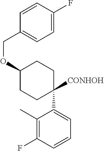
C1(C2([CONHOH])CCC(OCC3=CC=C(F)C=C3)CC2)=CC=CC(F)=C1C
